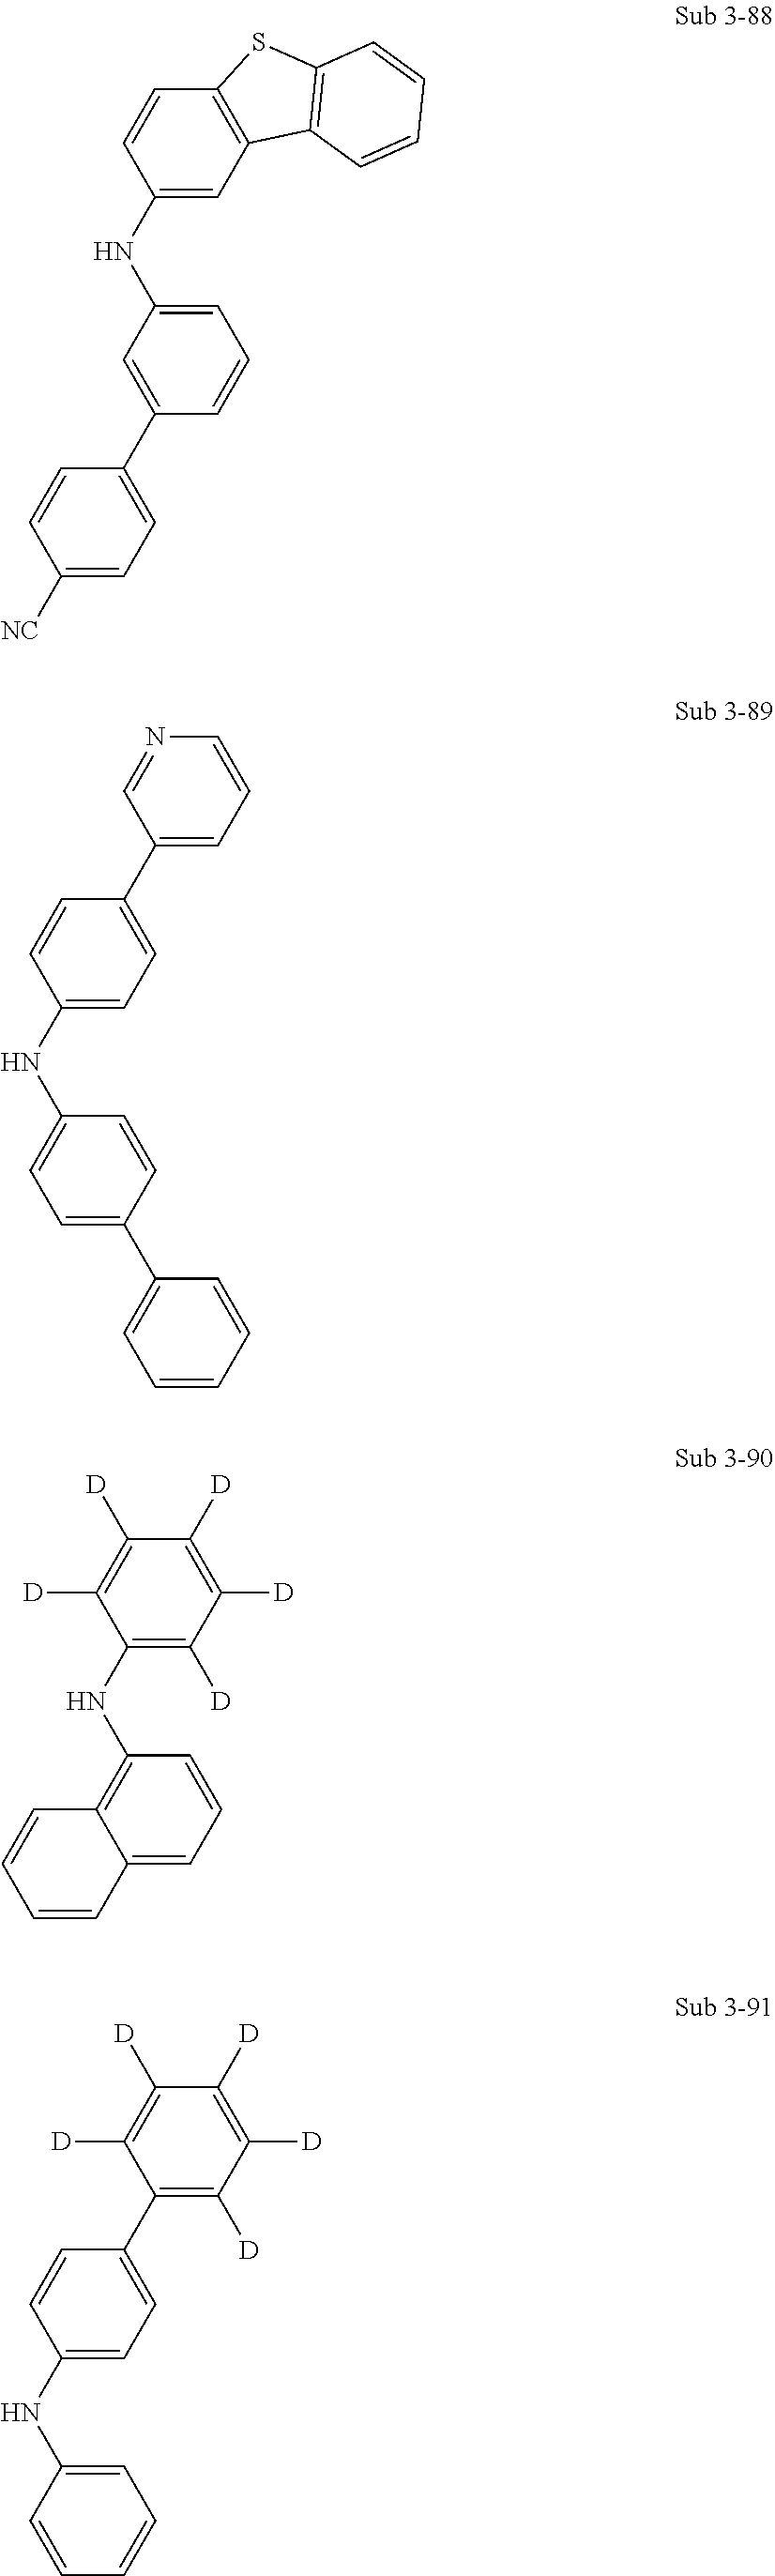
C1=C(NC2=CC3=C(C=C2)SC2=C3C=CC=C2)C=C(C2=CC=C([NC])C=C2)C=C1.C1=CC(C2=CC=CC=C2)=CC=C1NC1=CC=C(C2=CC=CN=C2)C=C1.C1=CC=C2C(=C1NC1=C([D])C([D])=C([D])C([D])=C1[D])C=CC=C2.C1(C2=CC=C(NC3=CC=CC=C3)C=C2)=C([D])C([D])=C([D])C([D])=C1[D]
